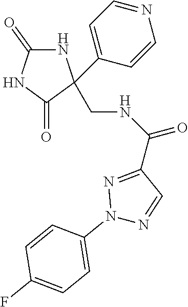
N1C(=O)NC(=O)C1(CNC(C1=NN(C2=CC=C(F)C=C2)N=C1)=O)C1=CC=NC=C1
